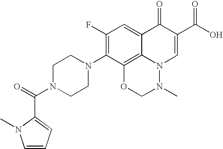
C1=CC=C(C(=O)N2CCN(C3=C(F)C=C4C5=C3OCN(C)N5C=C(C(O)=O)C4=O)CC2)N1C
